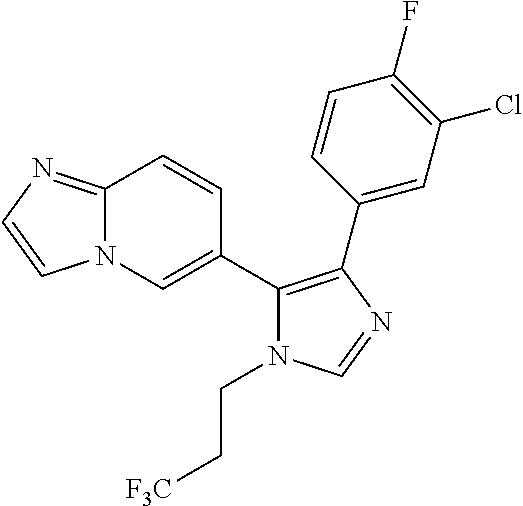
C12=NC=CN1C=C(C1=C(C3=CC(Cl)=C(F)C=C3)N=CN1CC[F3C])C=C2
